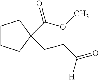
C1CCC(C(OC)=O)(CCC([H])=O)C1
